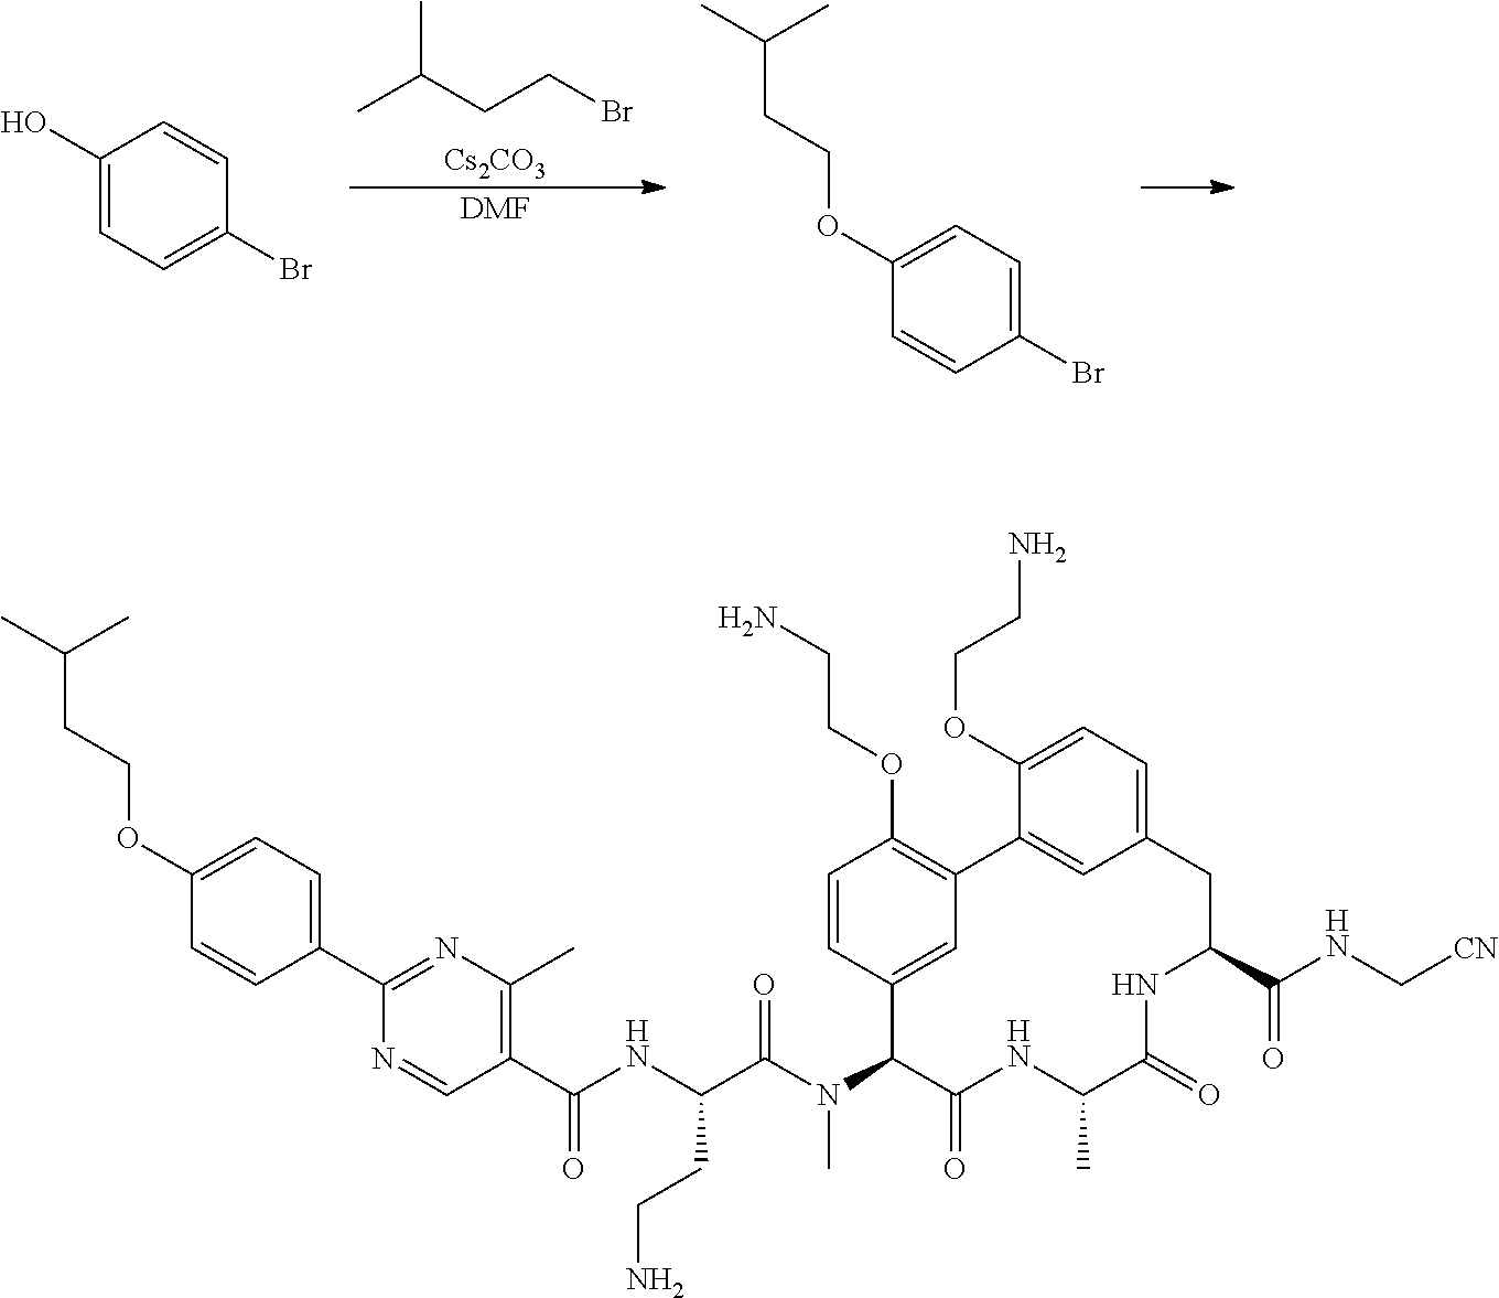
CC(CCBr)C.[Cs2CO3].[DMF].C1=C(O)C=CC(Br)=C1.C1(Br)=CC=C(OCCC(C)C)C=C1.C1(C2=NC(C)=C(C(NC(C(N(C3C(=O)NC(C)C(=O)NC(C(NC[CN])=O)CC4=CC=C(OCCN)C(=C4)C4=C(OCCN)C=CC3=C4)C)=O)CCN)=O)C=N2)=CC=C(OCCC(C)C)C=C1
